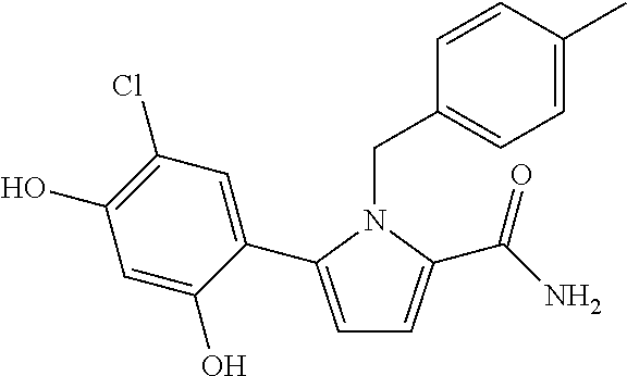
C1=C(C2=CC(Cl)=C(O)C=C2O)N(CC2=CC=C(C)C=C2)C(C(N)=O)=C1
